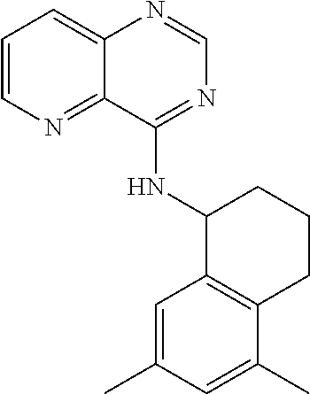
C1=CN=C2C(=C1)N=CN=C2NC1C2=C(CCC1)C(C)=CC(C)=C2
